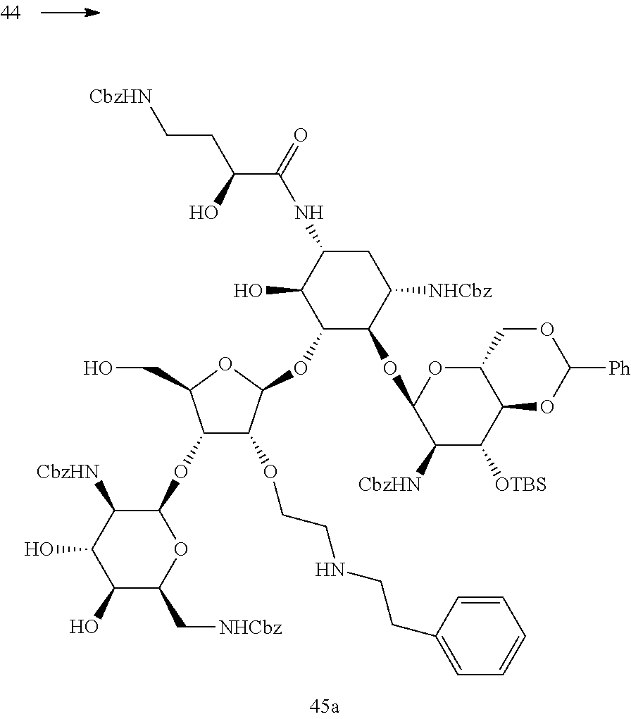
C1(O)C(C[NHCbz])OC(OC2C(OCCNCCC3=CC=CC=C3)C(OC3C(OC4C([CbzHN])C([OTBS])C5C(O4)COC([Ph])O5)C([NHCbz])CC(NC(C(O)CC[CbzHN])=O)C3O)OC2CO)C([CbzHN])C1O
